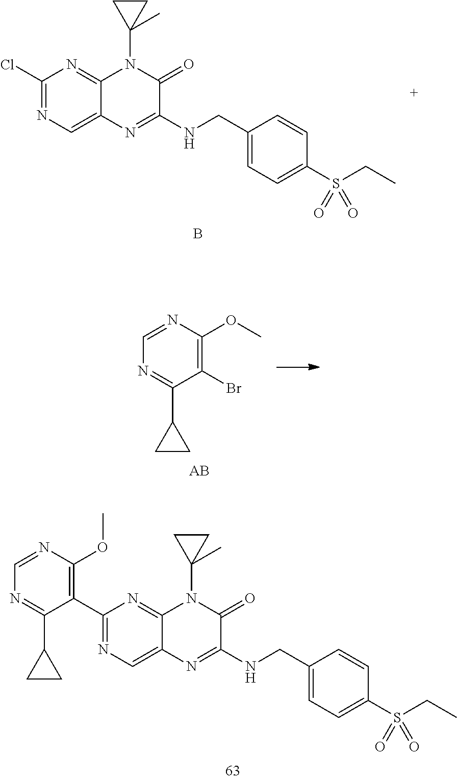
C1(Cl)=NC=C2C(=N1)N(C1(C)CC1)C(=O)C(NCC1=CC=C(S(CC)(=O)=O)C=C1)=N2.B.C1(Br)=C(OC)N=CN=C1C1CC1.N1=C(C2=C(OC)N=CN=C2C2CC2)N=C2C(=C1)N=C(NCC1=CC=C(S(CC)(=O)=O)C=C1)C(=O)N2C1(C)CC1
